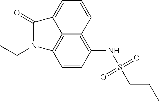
CCCS(NC1=C2C3=C(C=C1)N(CC)C(=O)C3=CC=C2)(=O)=O
